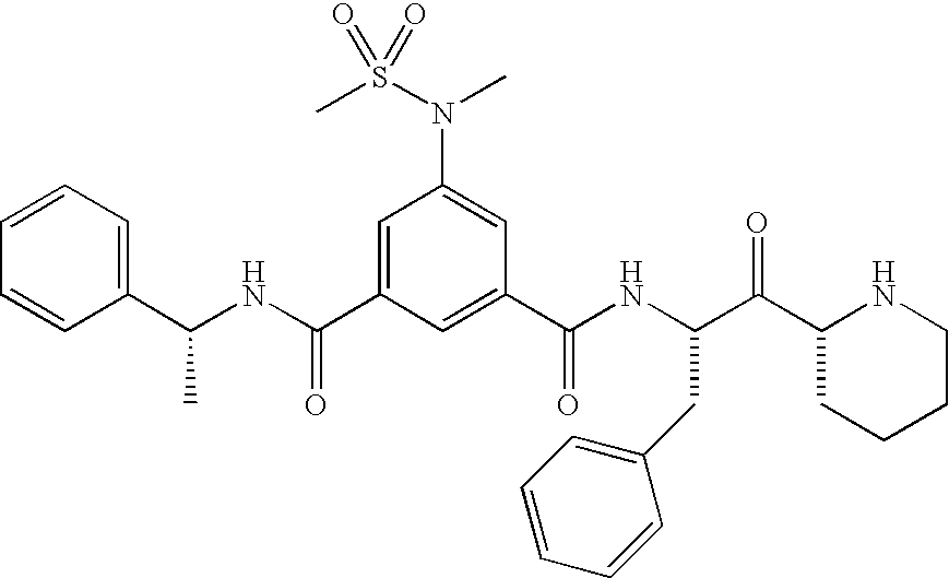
C(C1=CC(N(C)S(=O)(C)=O)=CC(C(NC(C(C2CCCCN2)=O)CC2=CC=CC=C2)=O)=C1)(NC(C1=CC=CC=C1)C)=O
